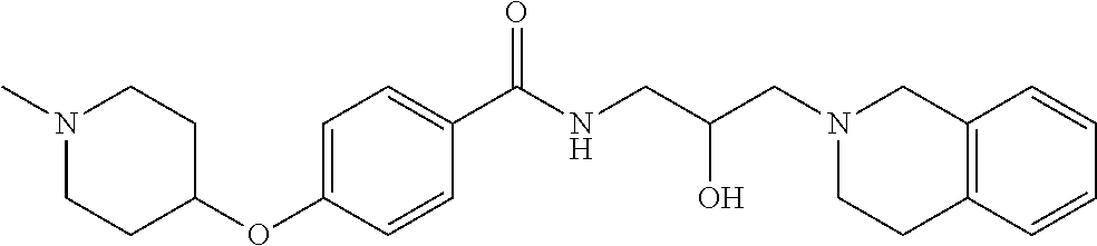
C1=C(OC2CCN(C)CC2)C=CC(C(NCC(CN2CC3=C(CC2)C=CC=C3)O)=O)=C1
